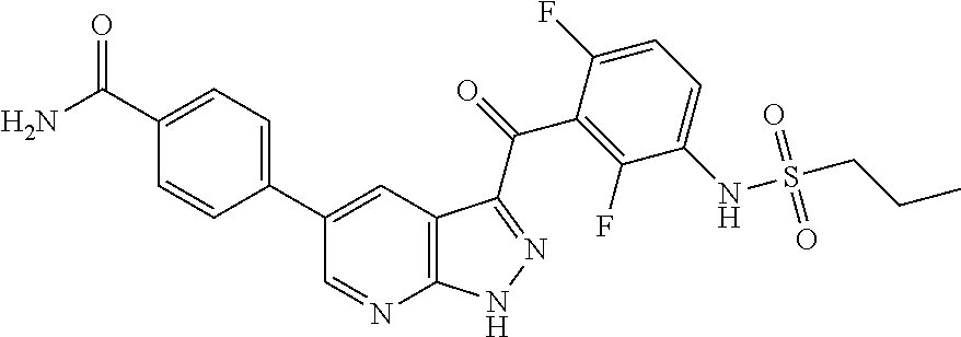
C1(C(N)=O)=CC=C(C2=CC3=C(N=C2)NN=C3C(C2=C(F)C(NS(CCC)(=O)=O)=CC=C2F)=O)C=C1
